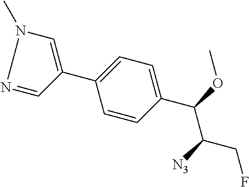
C1(C2=CN(C)N=C2)=CC=C(C(OC)C([N3])CF)C=C1
